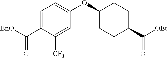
C1=C(C([BnO])=O)C([CF3])=CC(OC2CCC(C([OEt])=O)CC2)=C1
